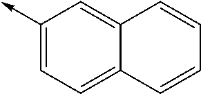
C1=C(->C)C=C2C(=C1)C=CC=C2
